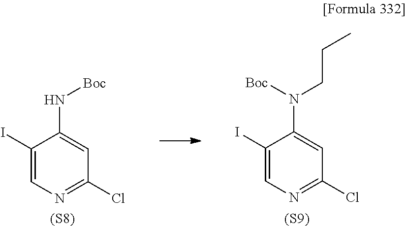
C1(I)=CN=C(Cl)C=C1N[Boc].[(S8)].C1(I)=CN=C(Cl)C=C1N(CCC)[Boc].[(S9)]
